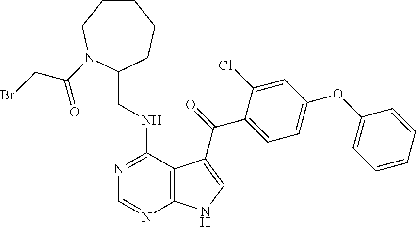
C1=CC=CC(OC2=CC=C(C(=O)C3=CNC4=C3C(NCC3CCCCCN3C(CBr)=O)=NC=N4)C(Cl)=C2)=C1
